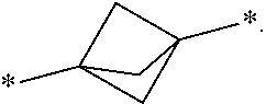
C1C2(*)CC1(*)C2
